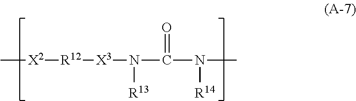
C[X2][R12][X3]N(C(N([R14])C)=O)[R13]
